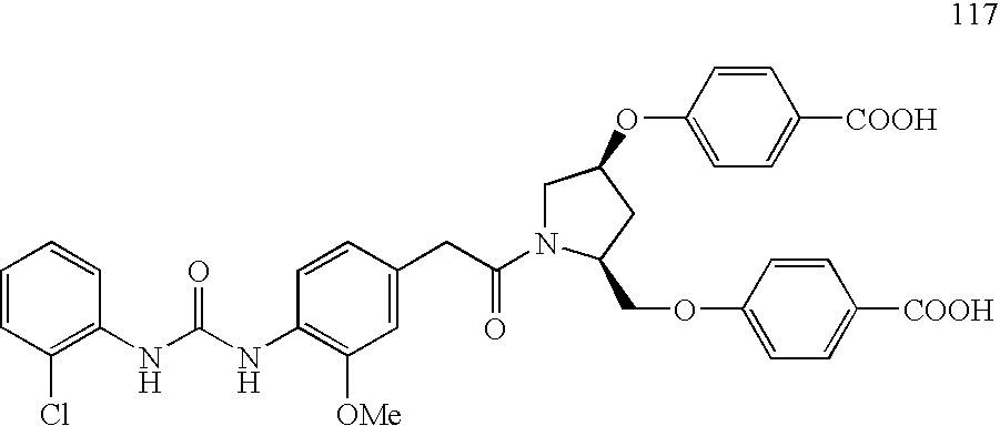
C1=CC(Cl)=C(NC(NC2=C([OMe])C=C(CC(=O)N3CC(OC4=CC=C([COOH])C=C4)CC3COC3=CC=C([COOH])C=C3)C=C2)=O)C=C1
